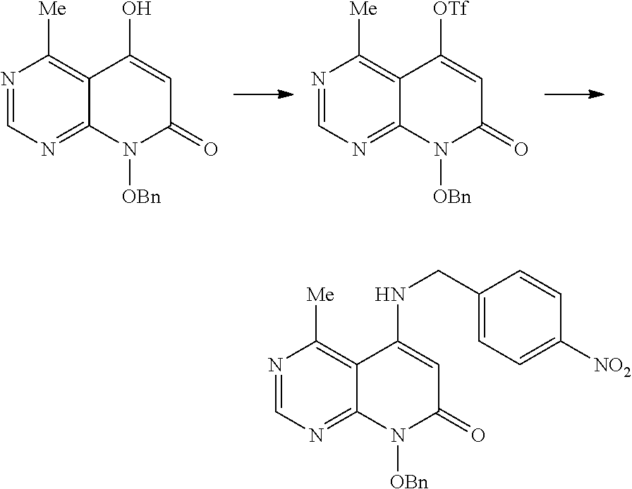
N1=CN=C2C(=C1[Me])C(O)=CC(=O)N2[OBn].N1=CN=C2C(=C1[Me])C([OTf])=CC(=O)N2[OBn].N1=CN=C2C(=C1[Me])C(NCC1=CC=C([NO2])C=C1)=CC(=O)N2[OBn]
